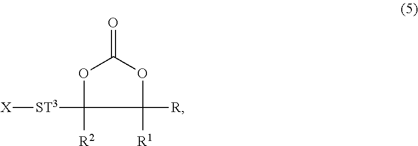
O1C([R2])([ST3][X])C([R])([R1])OC1=O
